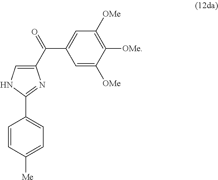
C1=C(C(C2=CNC(C3=CC=C([Me])C=C3)=N2)=O)C=C([OMe])C([OMe])=C1[OMe]
